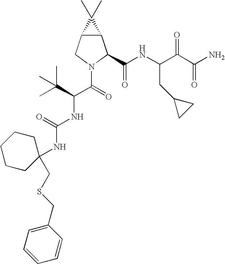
C12C(CN(C(=O)C(C(C)(C)C)NC(NC3(CSCC4=CC=CC=C4)CCCCC3)=O)C1C(NC(C(C(N)=O)=O)CC1CC1)=O)C2(C)C
